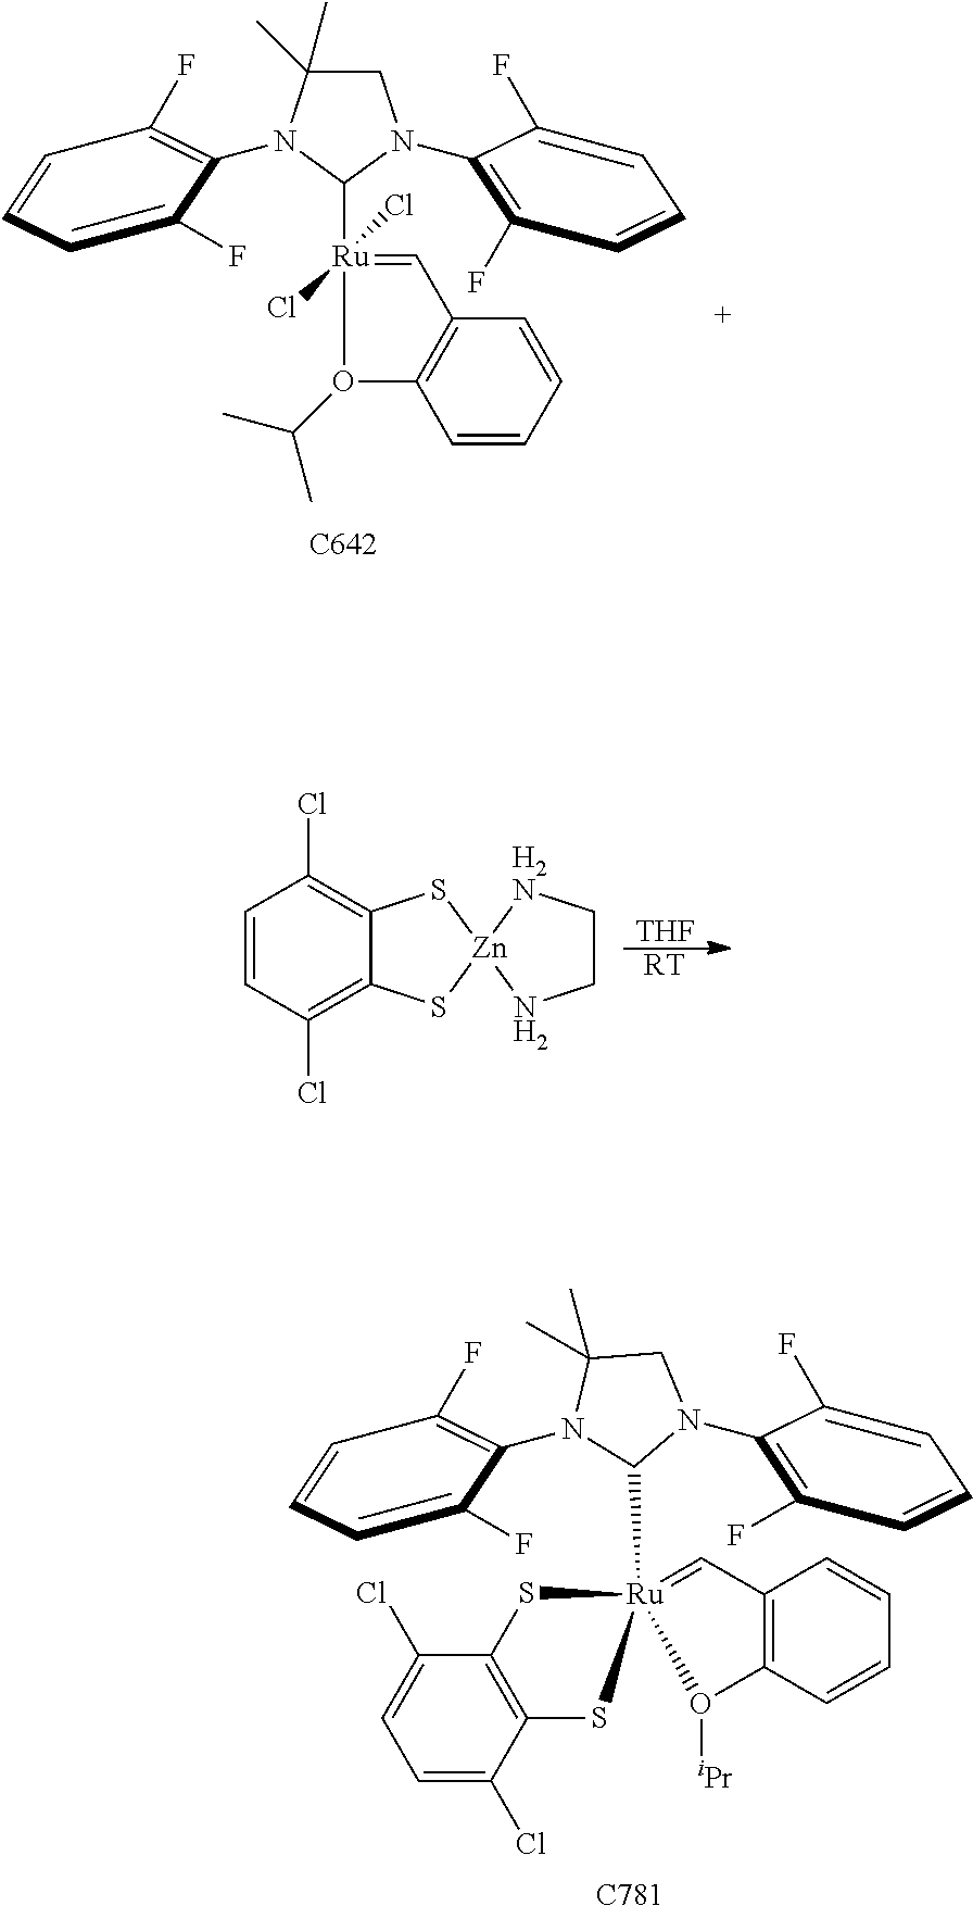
[THF].[RT].C1=CC(Cl)=C2C(=C1Cl)S[Zn]1(S2)NCC[H2N]1.C1=C(Cl)C2=C(C(Cl)=C1)S[Ru]1(C3N(C4=C(F)C=CC=C4F)CC(C)(C)N3C3=C(F)C=CC=C3F)(=CC3=C(C=CC=C3)O1[iPr])S2.[C781].C1(F)=C(N2CC(C)(C)N(C3=C(F)C=CC=C3F)C2[Ru]2(Cl)(Cl)=CC3=C(C=CC=C3)O2C(C)C)C(F)=CC=C1.[C642]
